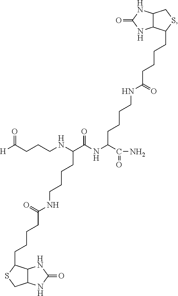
C(CCNC(C(NC(C(N)=O)CCCCNC(=O)CCCCC1C2C(CS1)NC(=O)N2)=O)CCCCNC(=O)CCCCC1C2C(NC(=O)N2)CS1)C([H])=O
